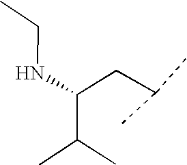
N(C(CC(C)C)C(C)C)CC
